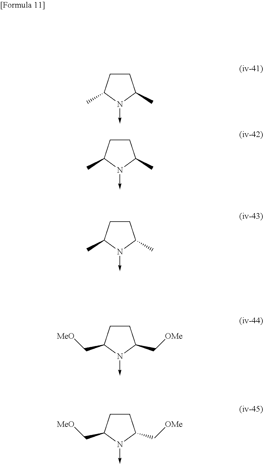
C1CC(C)N(->C)C1C.C1CC(C)N(->C)C1C.C1CC(C)N(->C)C1C.C1CC(C[MeO])N(->C)C1C[OMe].C1CC(C[MeO])N(->C)C1C[OMe]
